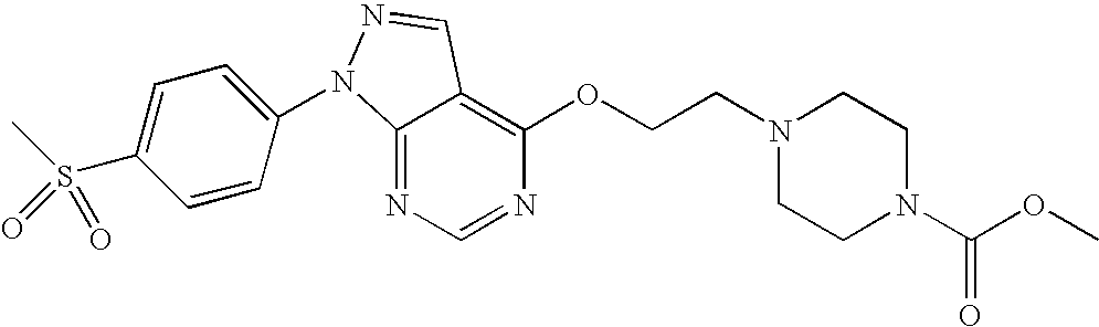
C12=NC=NC(OCCN3CCN(C(OC)=O)CC3)=C1C=NN2C1=CC=C(S(C)(=O)=O)C=C1
